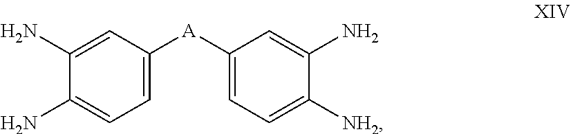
C1=C([A]C2=CC=C([NH2])C(N)=C2)C=C(N)C(N)=C1
